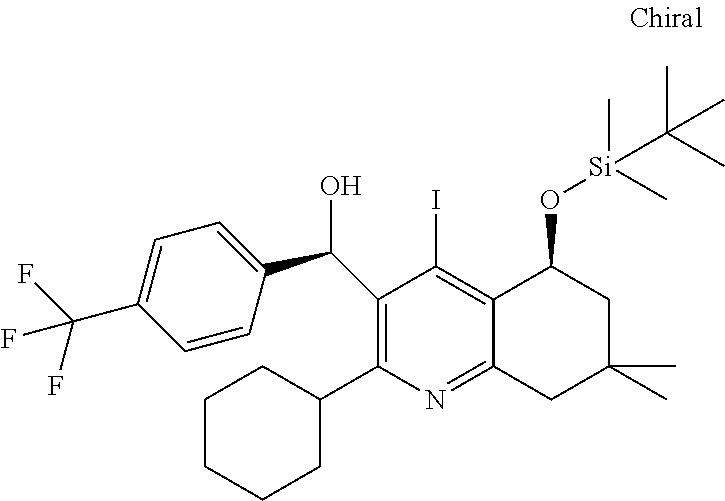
C1(C2CCCCC2)=C(C(C2=CC=C(C(F)(F)F)C=C2)O)C(I)=C2C(=N1)CC(C)(C)CC2O[Si](C)(C)C(C)(C)C
